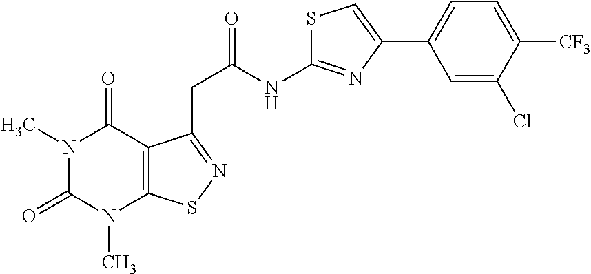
N1(C)C(=O)N(C)C2=C(C1=O)C(CC(=O)NC1=NC(C3=CC=C([CF3])C(Cl)=C3)=CS1)=NS2
